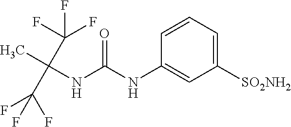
O=C(NC1=CC([SO2NH2])=CC=C1)NC(C)(C(F)(F)F)C(F)(F)F
